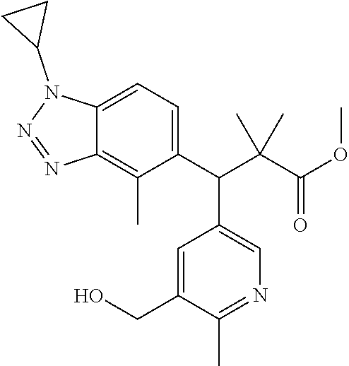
C12=CC=C(C(C(C(OC)=O)(C)C)C3=CN=C(C)C(CO)=C3)C(C)=C1N=NN2C1CC1
